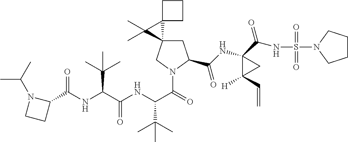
C(C(NC(C(=O)N1CC2(CC1C(NC1(C(NS(=O)(=O)N3CCCC3)=O)C([H])(C=C)C1)=O)C1(C2(C)C)CCC1)C(C)(C)C)=O)(C(C)(C)C)NC(C1N(C(C)C)CC1)=O
